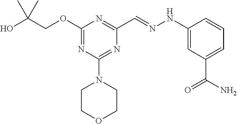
OC(COC1=NC(N2CCOCC2)=NC(C=NNC2=CC(C(N)=O)=CC=C2)=N1)(C)C
